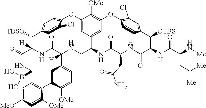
C12([H])NCC3NC(=O)C(CC(=O)N)NC(=O)C(NC(=O)C(N[Me])CC([Me])[Me])C([OTBS])C4=CC(Cl)=C(OC5=C([OMe])C(=CC3=C5)OC3=CC=C(C=C3Cl)C([TBSO])C([H])(NC1=O)C(=O)NC(B(O)O)C1=C(C([OMe])=CC([MeO])=C1)C1=CC2=CC=C1[OMe])C=C4
